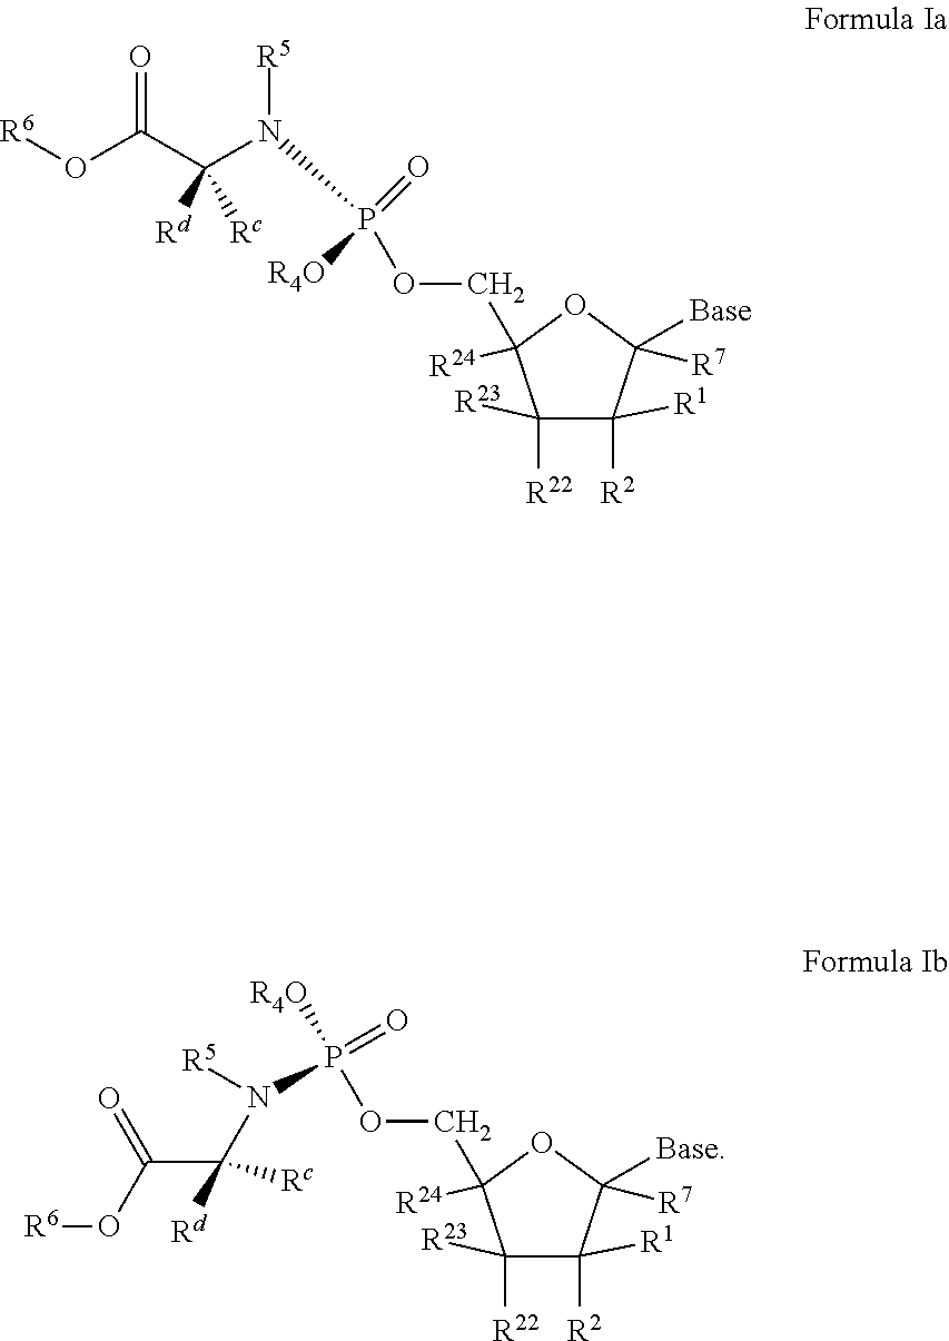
[R6]OC(C(N(P(OCC1([R24])C([R22])([R23])C([R2])([R1])C([Base])([R7])O1)(=O)[R4O])[R5])([Rd])[Rc])=O.P(OCC1([R24])C([R22])([R23])C([R2])([R1])C([Base])([R7])O1)(=O)(N([R5])C(C(O[R6])=O)([Rd])[Rc])[R4O]
